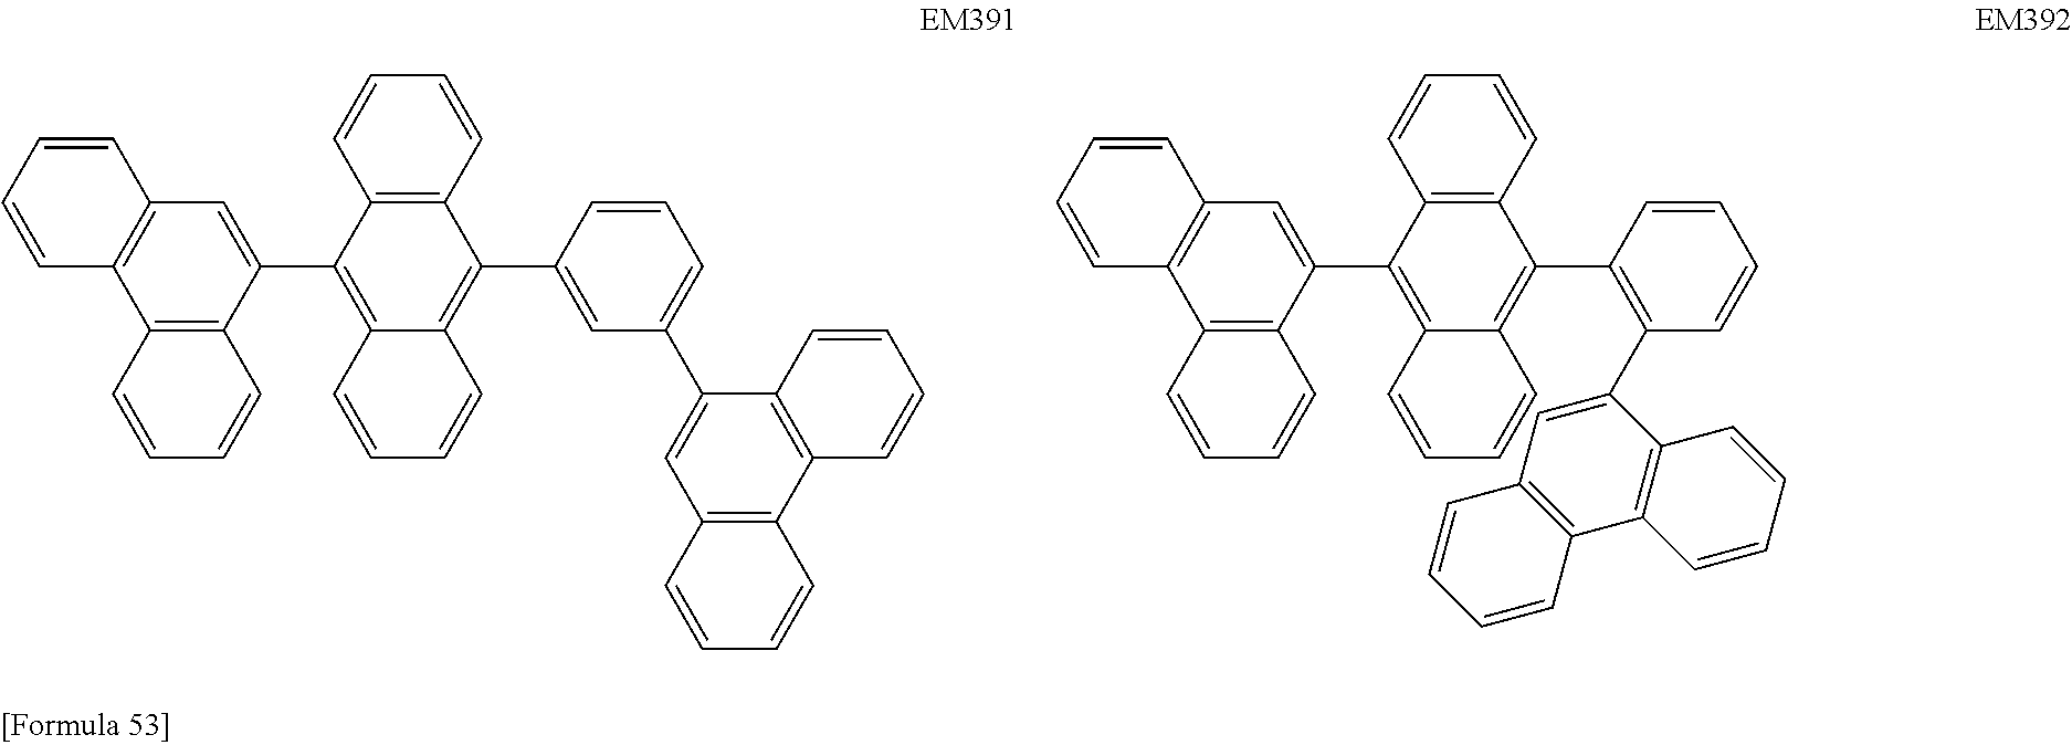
C1=CC2=C(C=C1)C(C1=CC3=C(C4=C1C=CC=C4)C=CC=C3)=C1C(=C2C2=C(C3=CC4=C(C5=C3C=CC=C5)C=CC=C4)C=CC=C2)C=CC=C1.C1=CC2=C(C=C1)C(C1=CC3=C(C4=C1C=CC=C4)C=CC=C3)=C1C(=C2C2=CC(C3=CC4=C(C5=C3C=CC=C5)C=CC=C4)=CC=C2)C=CC=C1
